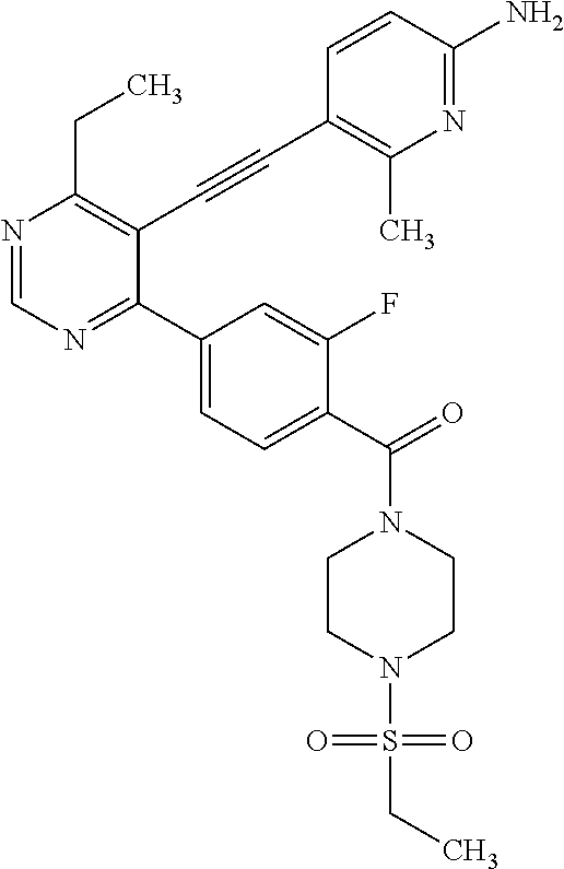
N1=CN=C(C2=CC=C(C(=O)N3CCN(S(CC)(=O)=O)CC3)C(F)=C2)C(C#CC2=C(C)N=C(N)C=C2)=C1CC
